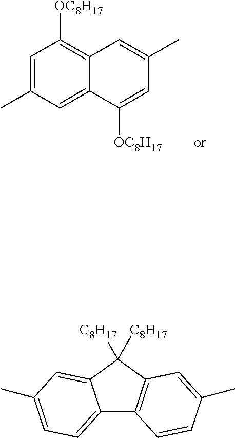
C1=C(C)C=C2C(=C1[OC8H17])C=C(C)C=C2[OC8H17].C12=CC=C(C)C=C1C([C8H17])([C8H17])C1=C2C=CC(C)=C1
